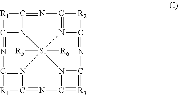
[R1]1C2=NC3=N4C(=NC5=[R3]=C6N=C7[R4]C8=N7[Si]4([R5])([R6])(N2C1=N8)N56)[R2]3
